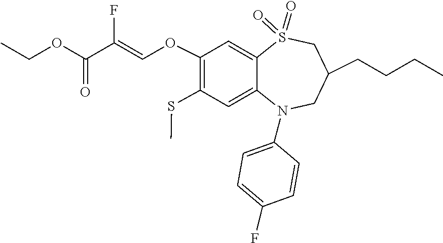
C1=C(N2C3=CC(SC)=C(OC=C(C(OCC)=O)F)C=C3S(=O)(=O)CC(CCCC)C2)C=CC(F)=C1
